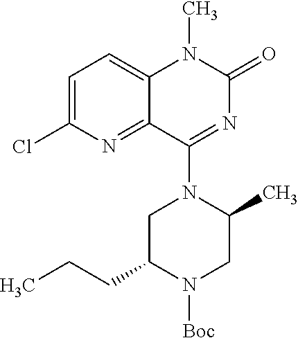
N1([Boc])CC(C)N(C2=NC(=O)N(C)C3=CC=C(Cl)N=C32)CC1CCC
